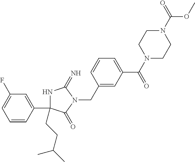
C1(C2=CC(F)=CC=C2)(CCC(C)C)NC(=N)N(CC2=CC(C(=O)N3CCN(C(=O)OC)CC3)=CC=C2)C1=O
